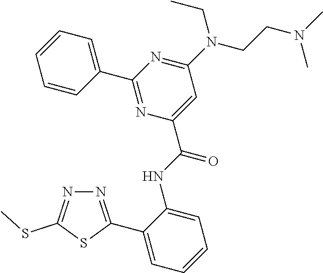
C1(N(CC)CCN(C)C)=NC(C2=CC=CC=C2)=NC(C(=O)NC2=CC=CC=C2C2=NN=C(SC)S2)=C1
